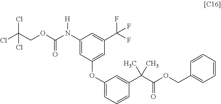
C1(N(C(OCC(Cl)(Cl)Cl)=O)[H])=CC(OC2=CC=CC(C(C(OCC3=CC=CC=C3)=O)(C)C)=C2)=CC(C(F)(F)F)=C1
